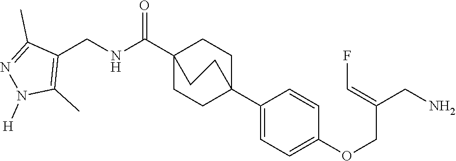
C1(C23CCC(C(NCC4=C(C)N([H])N=C4C)=O)(CC2)CC3)=CC=C(OCC(CN)=CF)C=C1
